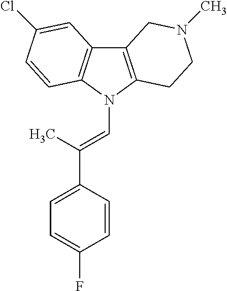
C12=C(N(C=C(C3=CC=C(F)C=C3)C)C3=C1C=C(Cl)C=C3)CCN(C)C2
